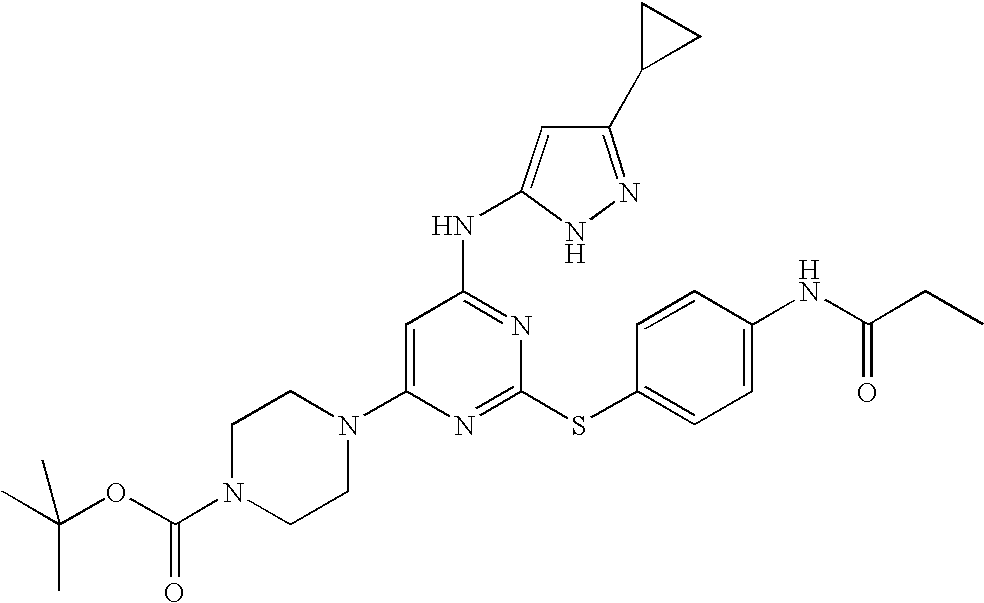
C1N(C(OC(C)(C)C)=O)CCN(C2=CC(NC3=CC(C4CC4)=NN3)=NC(SC3=CC=C(NC(=O)CC)C=C3)=N2)C1
